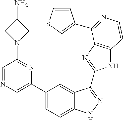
C1(C2=CN=CC(N3CC(N)C3)=N2)=CC=C2C(=C1)C(C1=NC3=C(N1)C=CN=C3C1=CSC=C1)=NN2
